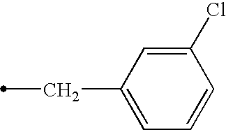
C1(Cl)=CC(CC)=CC=C1
